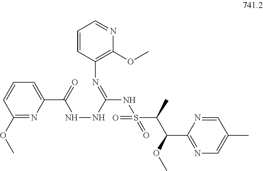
C1=CC(N=C(NS(C(C(C2=NC=C(C)C=N2)OC)C)(=O)=O)NNC(C2=CC=CC(OC)=N2)=O)=C(OC)N=C1
